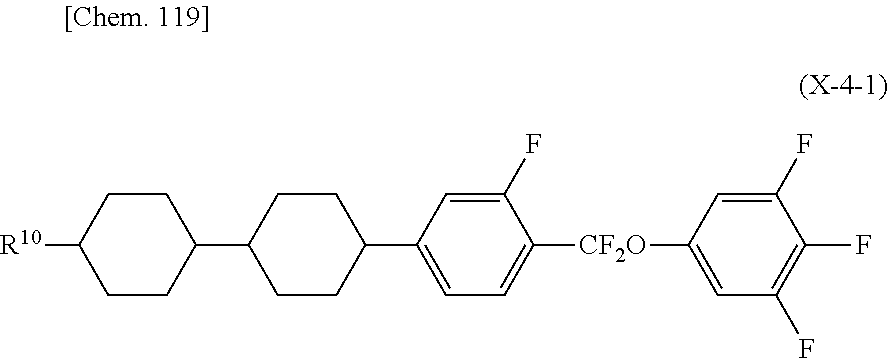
C1([CF2O]C2=CC(F)=C(F)C(F)=C2)=CC=C(C2CCC(C3CCC([R10])CC3)CC2)C=C1F
